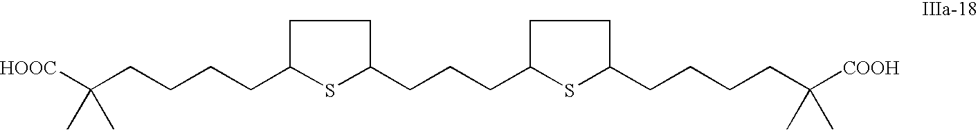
C(CCCCC1CCC(CCCC2CCC(CCCCC([COOH])(C)C)S2)S1)([HOOC])(C)C
